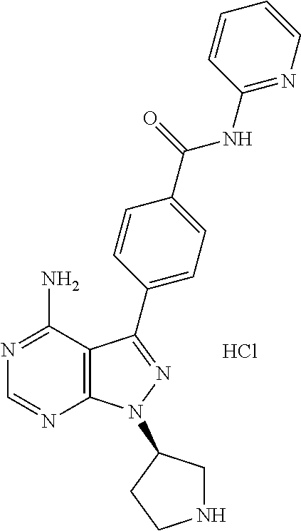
Cl.N1=C(N)C2=C(N=C1)N(C1CNCC1)N=C2C1=CC=C(C(=O)NC2=NC=CC=C2)C=C1
